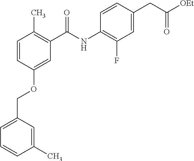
C1=C(COC2=CC(C(NC3=C(F)C=C(CC([OEt])=O)C=C3)=O)=C(C)C=C2)C=C(C)C=C1
